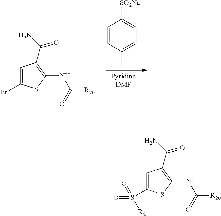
C1=CC(C)=CC=C1[SO2Na].C1=C(Br)SC(NC([R20])=O)=C1C(N)=O.C1=C(S(=O)(=O)[R2])SC(NC([R20])=O)=C1C(N)=O
